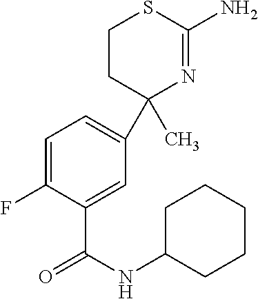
C1CC(C2=CC=C(F)C(C(=O)NC3CCCCC3)=C2)(C)N=C(N)S1
